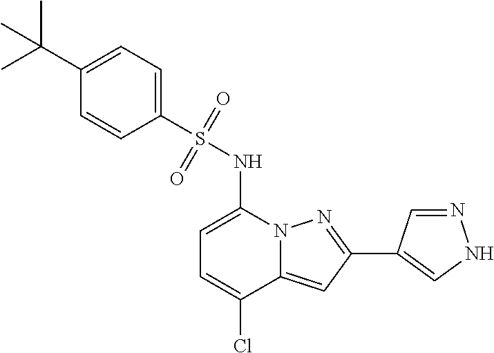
C1=C(NS(C2=CC=C(C(C)(C)C)C=C2)(=O)=O)N2C(=CC(C3=CNN=C3)=N2)C(Cl)=C1
